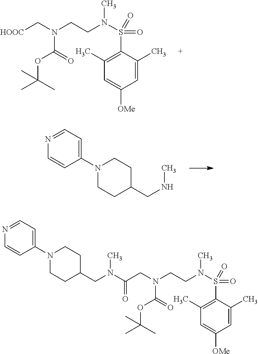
C1=C(C)C(S(=O)(=O)N(CCN(C[HOOC])C(=O)OC(C)(C)C)C)=C(C)C=C1[OMe].C1(N2CCC(CNC)CC2)=CC=NC=C1.C1=C(C)C(S(=O)(=O)N(CCN(CC(N(CC2CCN(C3=CC=NC=C3)CC2)C)=O)C(=O)OC(C)(C)C)C)=C(C)C=C1[OMe]
